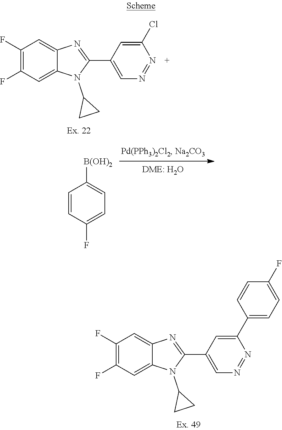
C1(F)=C(F)C=C2C(=C1)N=C(C1=CN=NC(Cl)=C1)N2C1CC1.C1=CC(F)=CC=C1[B(OH)2].C1(F)=C(F)C=C2C(=C1)N=C(C1=CN=NC(C3=CC=C(F)C=C3)=C1)N2C1CC1
